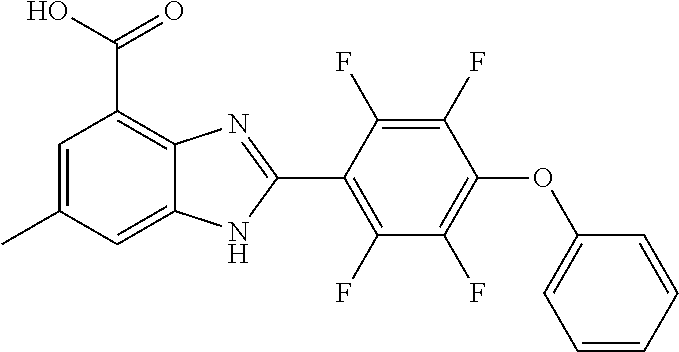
C1(F)=C(C2=NC3=C(C(O)=O)C=C(C)C=C3N2)C(F)=C(F)C(OC2=CC=CC=C2)=C1F
